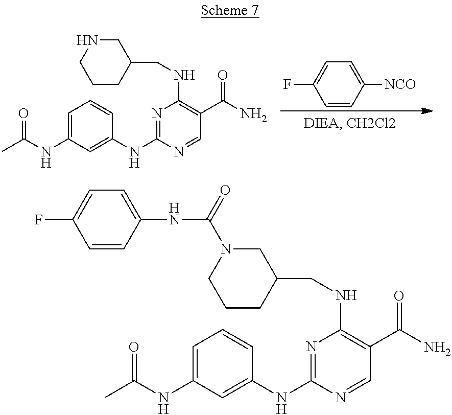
C1([NCO])=CC=C(F)C=C1.C1=C(NC(C)=O)C=C(NC2=NC(NCC3CNCCC3)=C(C(N)=O)C=N2)C=C1.C1=C(NC(C)=O)C=C(NC2=NC(NCC3CN(C(=O)NC4=CC=C(F)C=C4)CCC3)=C(C(N)=O)C=N2)C=C1
